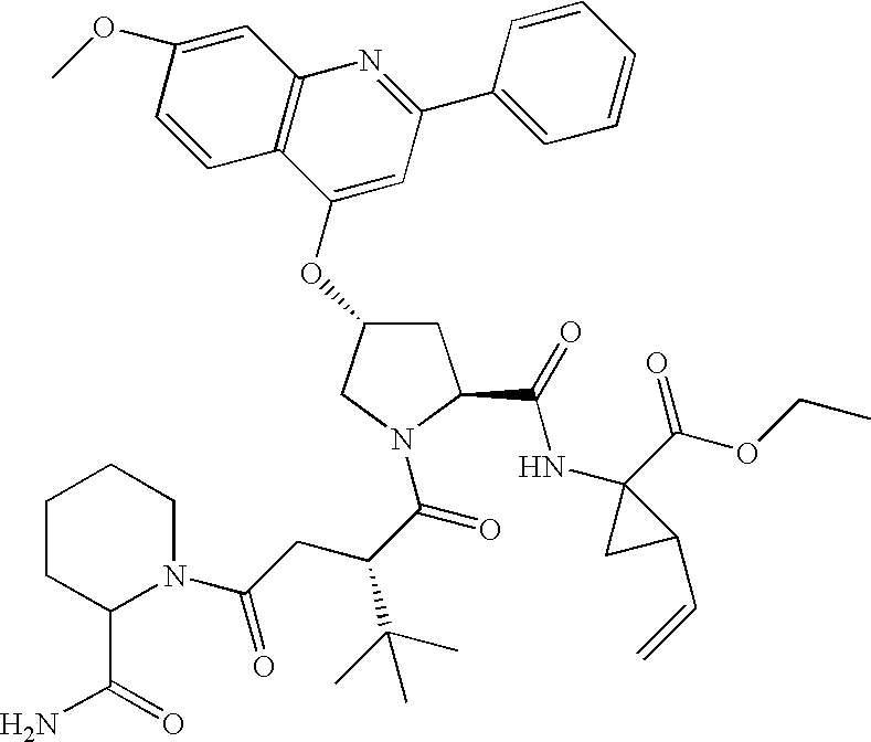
COC1=CC2=C(C=C1)C(OC1CC(C(=O)NC3(C(=O)OCC)CC3C=C)N(C(C(C(C)(C)C)CC(N3CCCCC3C(=O)N)=O)=O)C1)=CC(C1=CC=CC=C1)=N2
